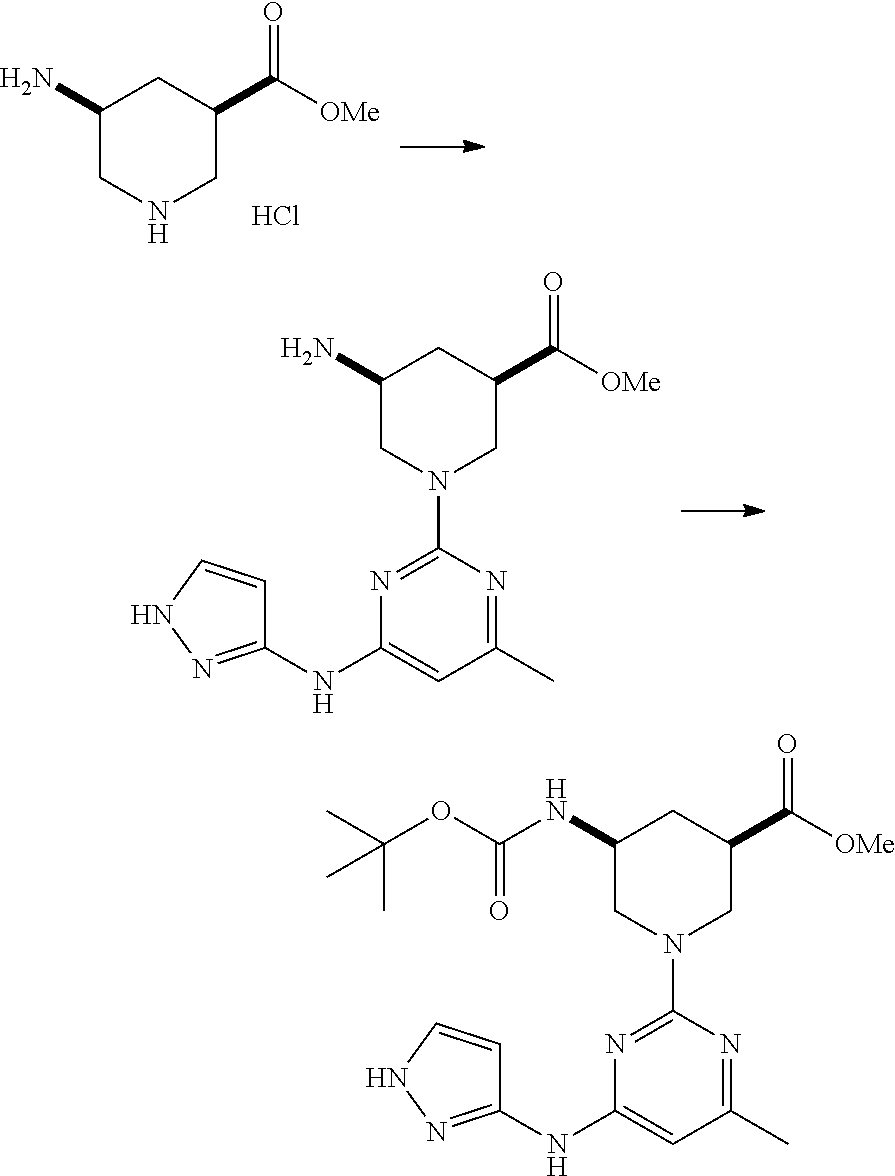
C1(N)CNCC(C([OMe])=O)C1.Cl.C1(N)CN(C2=NC(NC3=NNC=C3)=CC(C)=N2)CC(C([OMe])=O)C1.C1(NC(=O)OC(C)(C)C)CN(C2=NC(NC3=NNC=C3)=CC(C)=N2)CC(C([OMe])=O)C1
